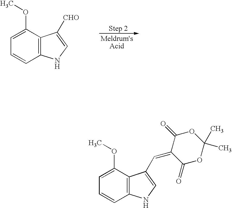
C1=C(OC)C2=C(C=C1)NC=C2[CHO].C1=C(OC)C2=C(C=C1)NC=C2C=C1C(=O)OC(C)(C)OC1=O
